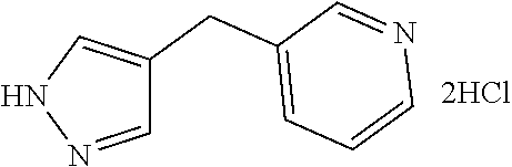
N1N=CC(CC2=CC=CN=C2)=C1
